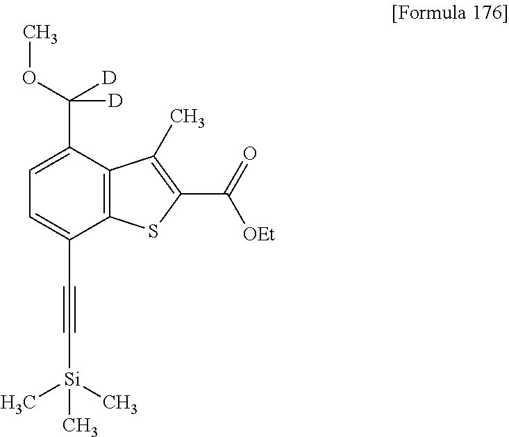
C12=C(C(C(OC)([D])[D])=CC=C1C#C[Si](C)(C)C)C(C)=C(C(=O)[OEt])S2
